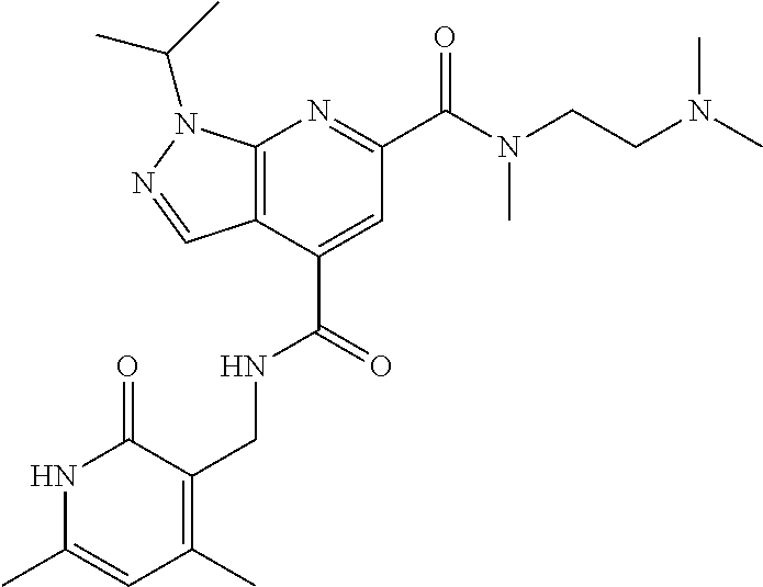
C12=C(C(C(=O)NCC3=C(C)C=C(C)NC3=O)=CC(C(N(CCN(C)C)C)=O)=N1)C=NN2C(C)C
